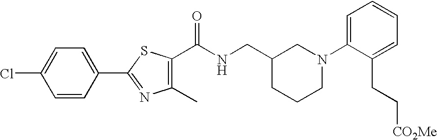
C1=C(Cl)C=CC(C2=NC(C)=C(C(NCC3CCCN(C4=CC=CC=C4CC[CO2Me])C3)=O)S2)=C1
